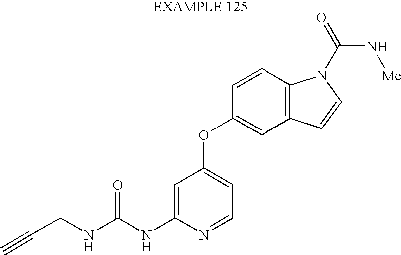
C(NC(NC1=CC(OC2=CC3=C(C=C2)N(C(=O)N[Me])C=C3)=CC=N1)=O)C#C
